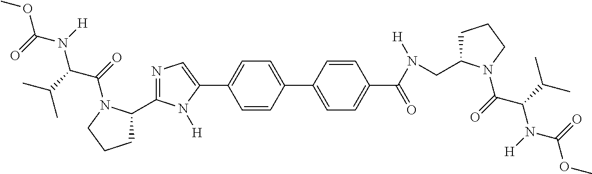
N1=C(C2CCCN2C(C(N(C(OC)=O)[H])C(C)C)=O)N([H])C(C2=CC=C(C3=CC=C(C(=O)N(CC4CCCN4C(C(N(C(OC)=O)[H])C(C)C)=O)[H])C=C3)C=C2)=C1
